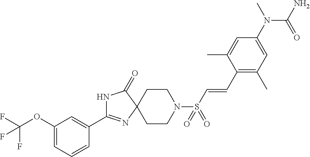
C1(OC(F)(F)F)=CC=CC(C2=NC3(C(=O)N2)CCN(S(C=CC2=C(C)C=C(N(C)C(=O)N)C=C2C)(=O)=O)CC3)=C1
